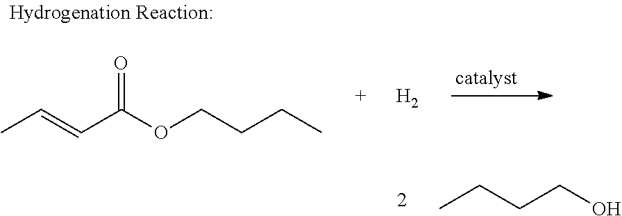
CC=CC(=O)OCCCC.[H2].CCCCO
